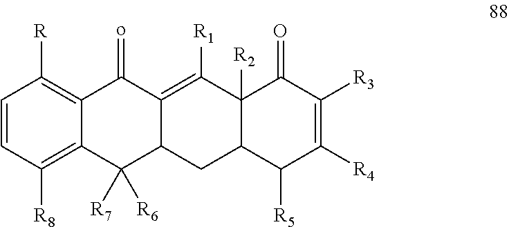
C1=CC([R8])=C2C(=C1[R])C(=o)C1=C([R1])C3([R2])C(CC1C2([R7])[R6])C([R5])C([R4])=C([R3])C3=O
